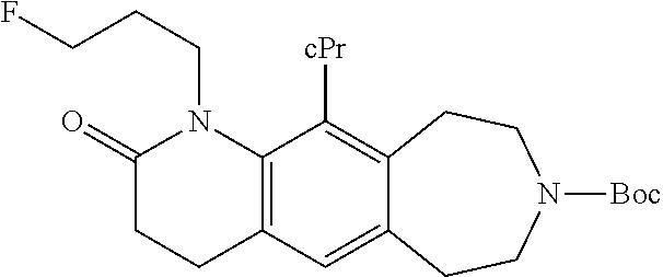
C12=C(C([cPr])=C3C(=C1)CCN([Boc])CC3)N(CCCF)C(=O)CC2
